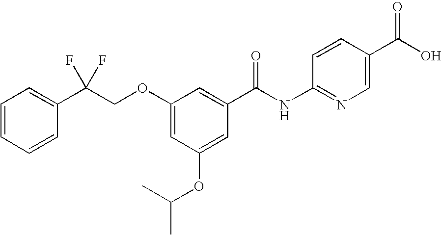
C1=CC=CC(C(COC2=CC(OC(C)C)=CC(C(NC3=NC=C(C(O)=O)C=C3)=O)=C2)(F)F)=C1
